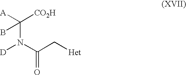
C(=O)(N([D])C([CO2H])([A])B)C[Het]
